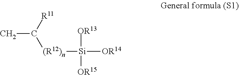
CC([R11])[(R12)n][Si]([OR13])([OR15])[OR14]
